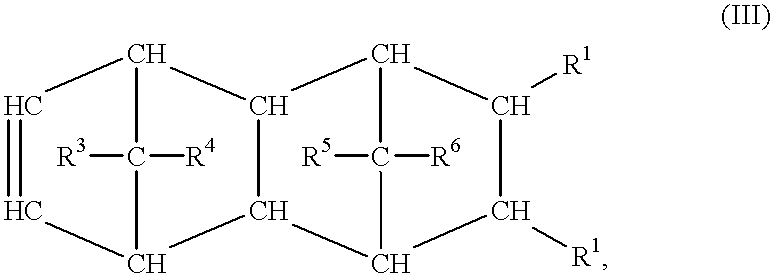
C1=CC2C([R4])([R3])C1C1C2C2C([R1])C([R1])C1C2([R6])[R5]
